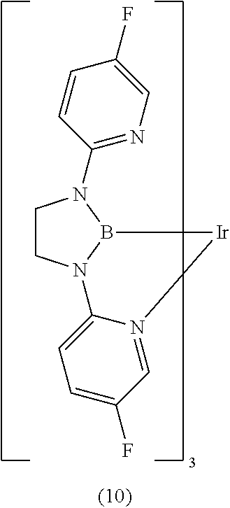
C1CN2B(N1C1=NC=C(F)C=C1)[Ir]N1=CC(F)=CC=C21
